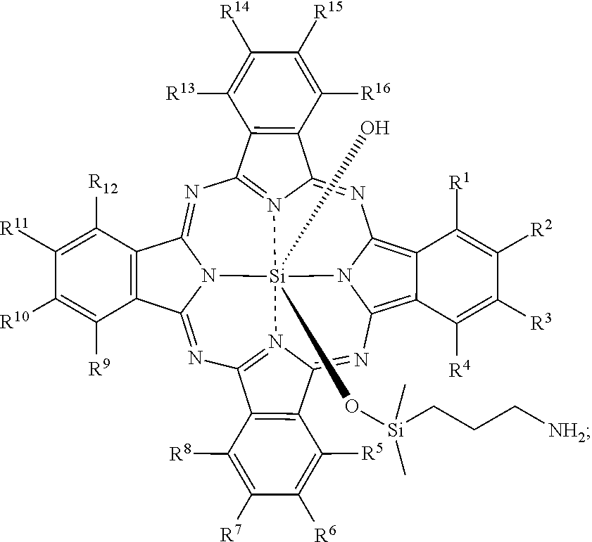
N1=C2N3=C(N=C4N5C(=NC6=N7C(=NC8=C9C(=C1N8[Si]753(O[Si](CCC[NH2])(C)C)O)C([R1])=C([R2])C([R3])=C9[R4])C1=C6C([R8])=C([R7])C([R6])=C1[R5])C1=C4C([R12])=C([R11])C([R10])=C1[R9])C1=C2C([R16])=C([R15])C([R14])=C1[R13]
